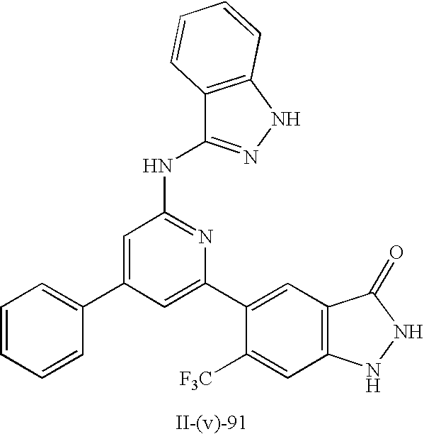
C12=C(NN=C1NC1=NC(C3=CC4=C(C=C3[F3C])NNC4=O)=CC(C3=CC=CC=C3)=C1)C=CC=C2
